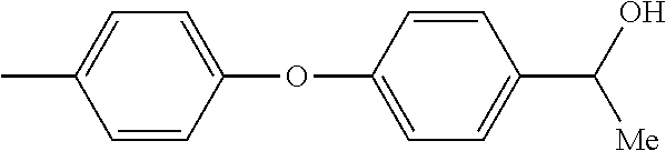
CC1=CC=C(OC2=CC=C(C(O)[Me])C=C2)C=C1
